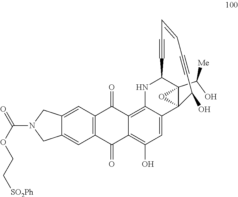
C12(C(O)[Me])C3(C4=CC(O)=C5C(=O)C6=C(C(=O)C5=C4NC1C#CC=CC#CC3O)C=C1C(=C6)CN(C(=O)OCC[SO2Ph])C1)O2
